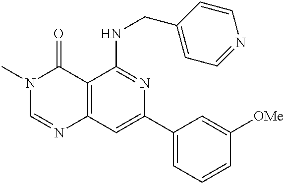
C12=C(C=C(C3=CC=CC([OMe])=C3)N=C1NCC1=CC=NC=C1)N=CN(C)C2=O
